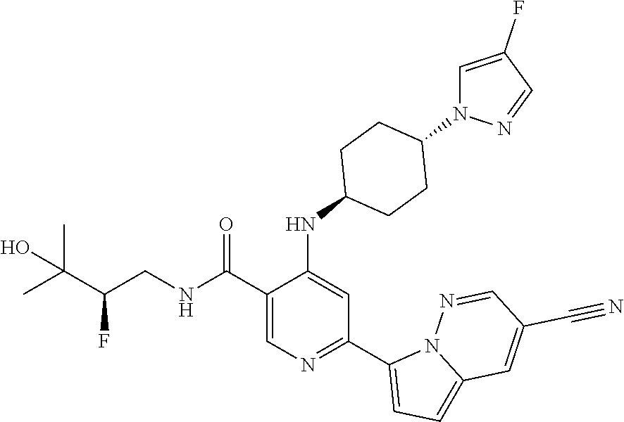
C1(C(NCC(C(C)(C)O)F)=O)=CN=C(C2=CC=C3N2N=CC(C#N)=C3)C=C1NC1CCC(N2C=C(F)C=N2)CC1
